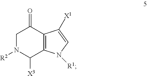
C1C(=O)C2=C(N([R1])C=C2[X1])C([X3])N1[R2]
